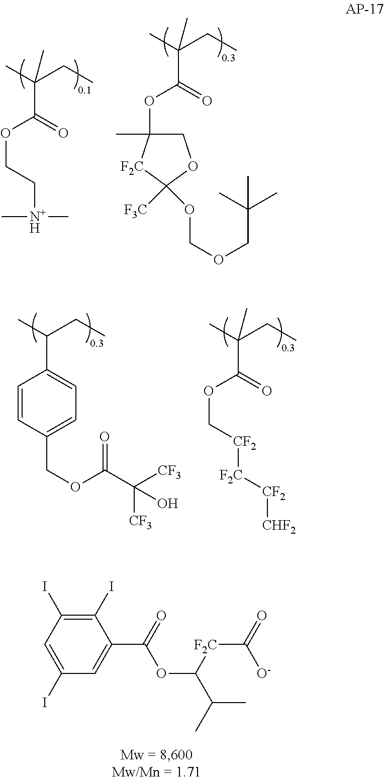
C1(I)=C(I)C=C(I)C=C1C(=O)OC(C(C)C)[F2C]C(=O)[O-].CC(CC)C1=CC=C(COC(C([CF3])([CF3])O)=O)C=C1.CC(CC)(C)C(=O)OC[CF2][F2C][CF2][CHF2].CC(CC)(C)C(=O)OCC[N+H](C)C.CC(CC)(C)C(=O)OC1(C)COC([F3C])(OCOCC(C)(C)C)[F2C]1
